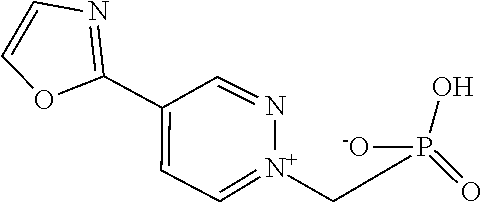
N1=C(C2=CC=[N+](CP(O)([-O])=O)N=C2)OC=C1
